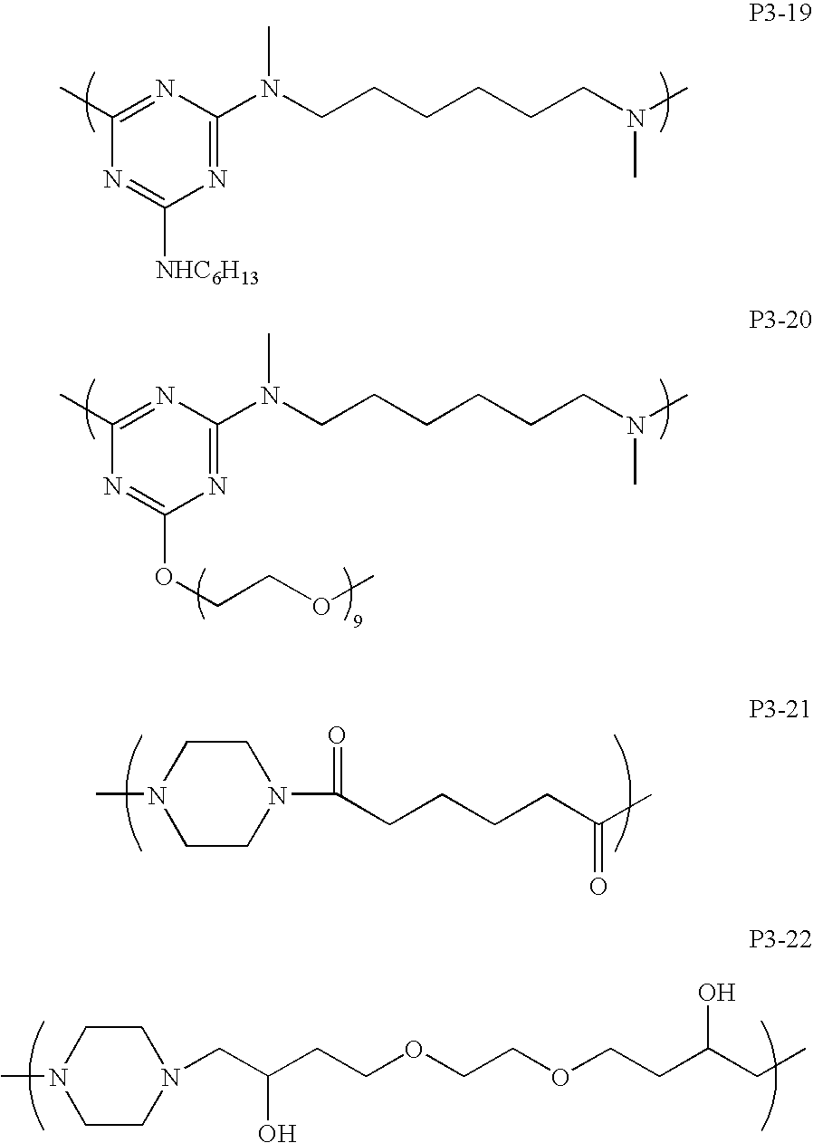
CC1=NC(N(CCCCCCN(C)C)C)=NC([NHC6H13])=N1.CC1=NC(N(CCCCCCN(C)C)C)=NC(OCCOC)=N1.CN1CCN(C(=O)CCCCC(C)=O)CC1.CN1CCN(CC(CCOCCOCCC(CC)O)O)CC1
